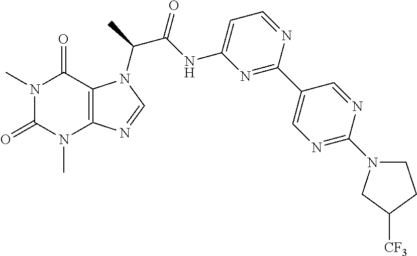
N1(C)C(=O)N(C)C2=C(C1=O)N(C(C)C(NC1=CC=NC(C3=CN=C(N4CCC([CF3])C4)N=C3)=N1)=O)C=N2
